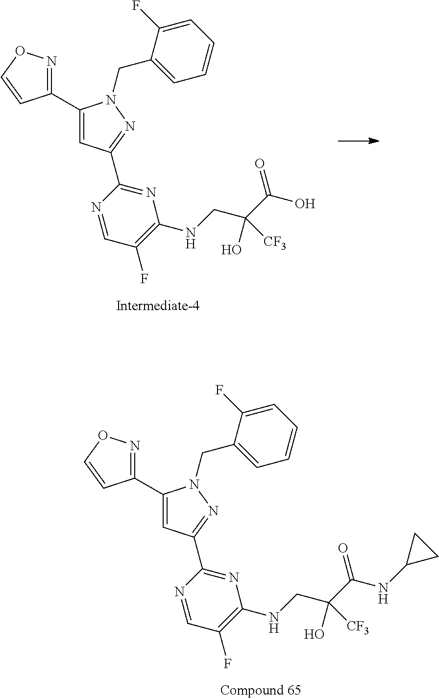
C1(C2=CC(C3=NC(NCC(C(NC4CC4)=O)(O)[CF3])=C(F)C=N3)=NN2CC2=CC=CC=C2F)=NOC=C1.C1(C2=CC(C3=NC(NCC(C(O)=O)(O)[CF3])=C(F)C=N3)=NN2CC2=CC=CC=C2F)=NOC=C1
